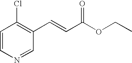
C1=CN=CC(C=CC(OCC)=O)=C1Cl
